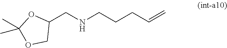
C1(CNCCCC=C)OC(C)(C)OC1
